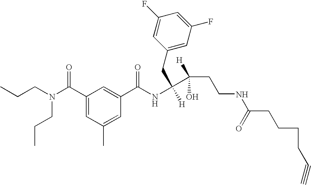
CCCN(C(C1=CC(C)=CC(C(NC([H])(CC2=CC(F)=CC(F)=C2)C(CCNC(CCCCC#C)=O)(O)[H])=O)=C1)=O)CCC
